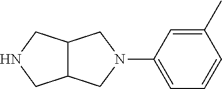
C1(C)=CC(N2CC3C(C2)CNC3)=CC=C1
